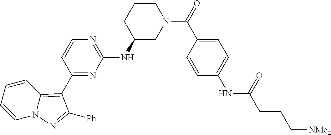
C1=CC=CC2=C(C3=NC(NC4CN(C(=O)C5=CC=C(NC(CCC[NMe2])=O)C=C5)CCC4)=NC=C3)C([Ph])=NN12
